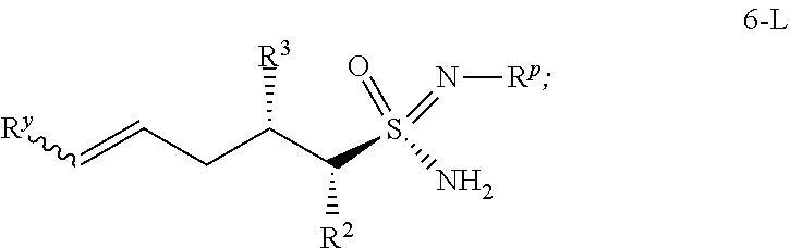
[Ry]C=CCC(C(S(=O)(=N[Rp])N)[R2])[R3]
